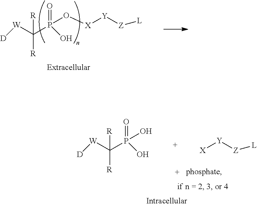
[W](C(P(=O)(O)O)([R])[R])[D].[X][Y][Z][L].[W](C(P(=O)(O)O[X][Y][Z][L])([R])[R])[D]
